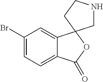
BrC1=CC=C2C(=C1)C1(OC2=O)CNCC1
